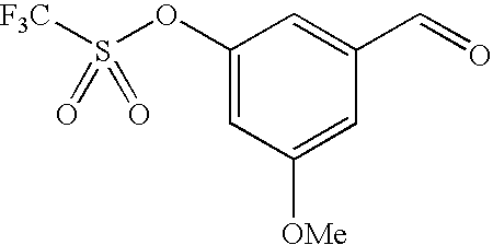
C1(OS([F3C])(=O)=O)=CC([OMe])=CC(C=O)=C1
